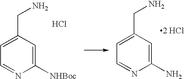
C1=C(CN)C=C([NHBoc])N=C1.Cl.C1=C(CN)C=C(N)N=C1.[2 HCl]
